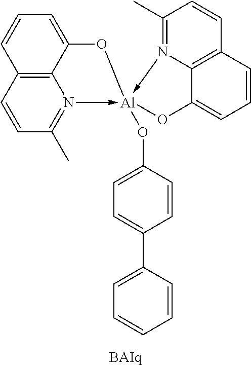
C12=C3C=CC(C)=N1->[Al]1(OC4=CC=C(C5=CC=CC=C5)C=C4)(-N4=C(C)C=CC5=C4C(=CC=C5)O1)OC2=CC=C3
